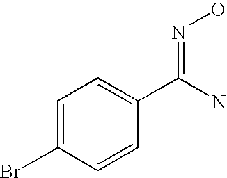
C1=C(Br)C=CC(C(N)=NO)=C1
